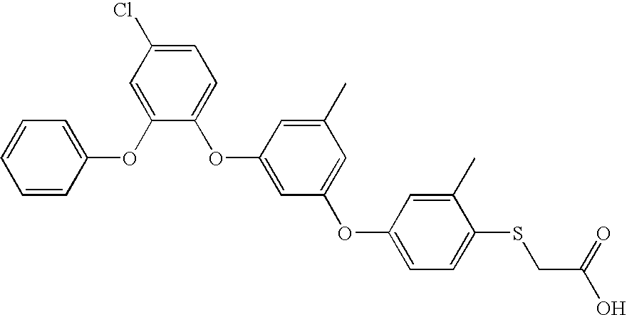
C1=CC(OC2=CC(Cl)=CC=C2OC2=CC(OC3=CC=C(SCC(O)=O)C(C)=C3)=CC(C)=C2)=CC=C1
